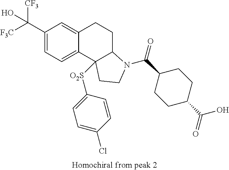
C1(C([F3C])([CF3])O)=CC=C2C(=C1)CCC1C2([O2S]C2=CC=C(Cl)C=C2)CCN1C(C1CCC(C(=O)O)CC1)=O
